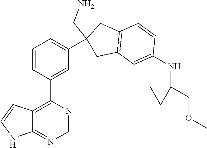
C1=CC(C2=C3C(=NC=N2)NC=C3)=CC(C2(CN)CC3=C(C2)C=CC(NC2(COC)CC2)=C3)=C1
